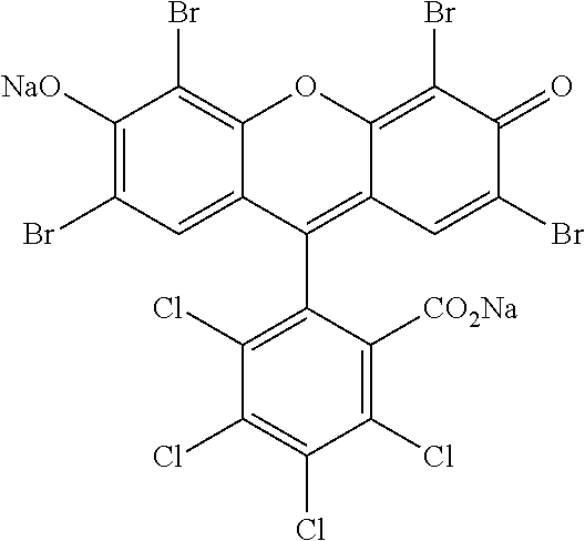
C1([NaO])=C(Br)C=C2C(=C1Br)OC1=C(Br)C(=O)C(Br)=CC1=C2C1=C(Cl)C(Cl)=C(Cl)C(Cl)=C1[CO2Na]
